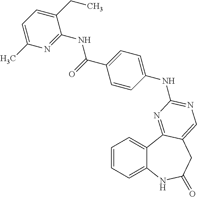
C1=CC=C2C(=C1)NC(=O)CC1=CN=C(NC3=CC=C(C(=O)NC4=NC(C)=CC=C4CC)C=C3)N=C21
